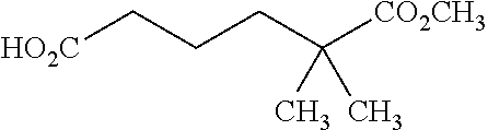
[HO2C]CCCC([CO2CH3])(C)C
